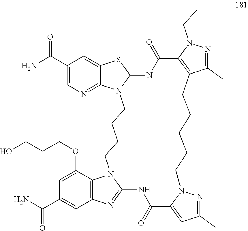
C12=NC3=C(C(OCCCO)=CC(C(=O)N)=C3)N1CCCCN1C(=NC(=O)C3=C(C(C)=NN3CC)CCCCCN3C(=CC(C)=N3)C(=O)N2)SC2=CC(C(N)=O)=CN=C12
